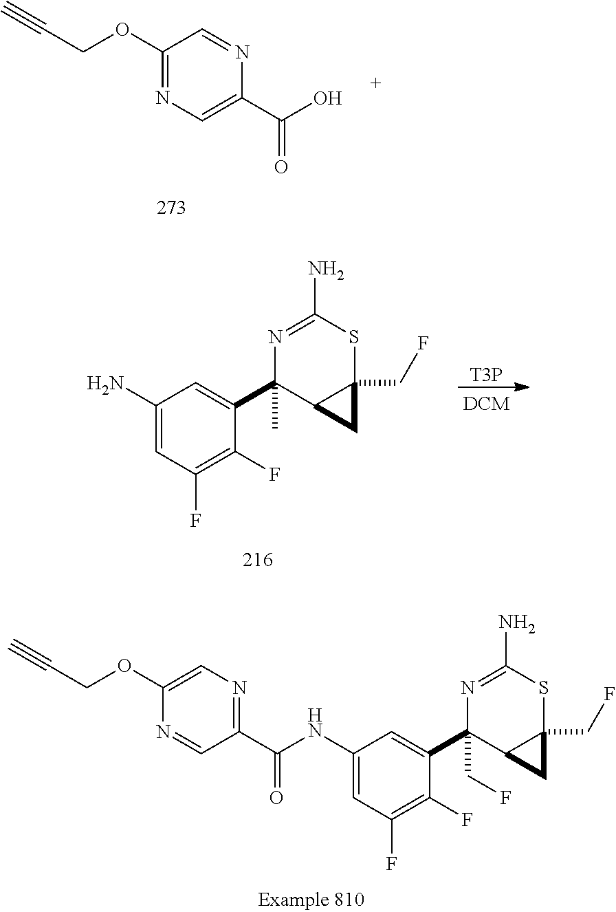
C1(OCC#C)=NC=C(C(O)=O)N=C1.C1(N)=CC(F)=C(F)C(C2(C)C3C(CF)(SC(N)=N2)C3)=C1.[T3P].C1(NC(C2=NC=C(OCC#C)N=C2)=O)=CC(F)=C(F)C(C2(CF)C3C(CF)(SC(N)=N2)C3)=C1
